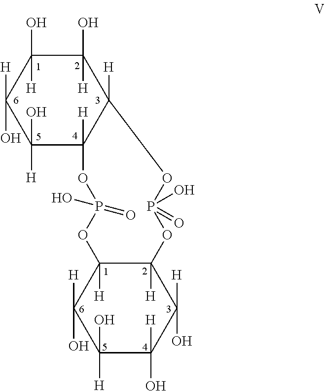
C1(O)([H])C2([H])C([H])(C(O)([H])C(O)([H])C1([H])O)OP(=O)(O)OC1([H])C([H])(O)C([H])(O)C(O)([H])C([H])(O)C1([H])OP(O)(=O)O2
